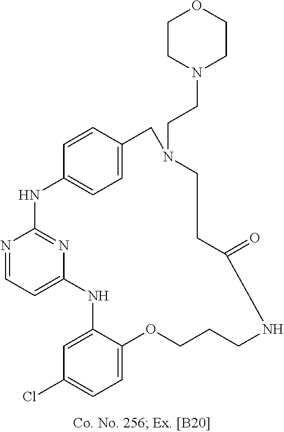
N1=CC=C2N=C1NC1=CC=C(C=C1)CN(CCN1CCOCC1)CCC(=O)NCCCOC1=CC=C(Cl)C=C1N2
